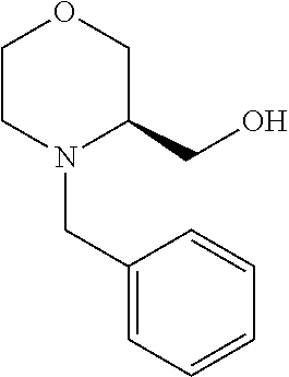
C1(CN2C(CO)COCC2)=CC=CC=C1
